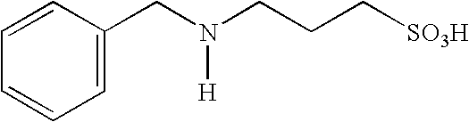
C1=CC(CN(CCC[SO3H])[H])=CC=C1
